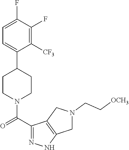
C1=C(F)C(F)=C([CF3])C(C2CCN(C(C3=NNC4=C3CN(CC[OCH3])C4)=O)CC2)=C1
